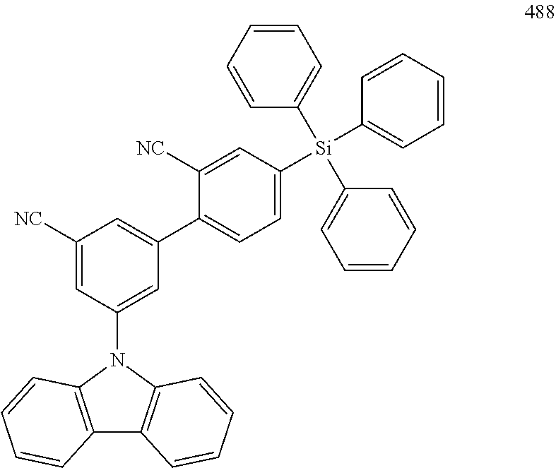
C12=C(N(C3=CC(C4=CC=C([Si](C5=CC=CC=C5)(C5=CC=CC=C5)C5=CC=CC=C5)C=C4[NC])=CC([NC])=C3)C3=C1C=CC=C3)C=CC=C2
